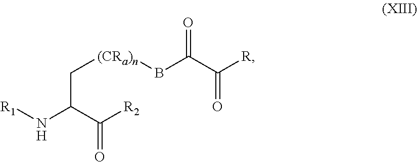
N([R1])C(C([R2])=O)C[(CRa)n]BC(C(=O)[R])=O
